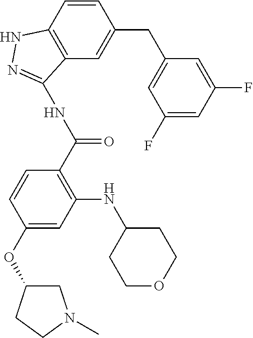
C1=CC2=C(C=C1CC1=CC(F)=CC(F)=C1)C(NC(C1=C(NC3CCOCC3)C=C(OC3CN(C)CC3)C=C1)=O)=NN2
